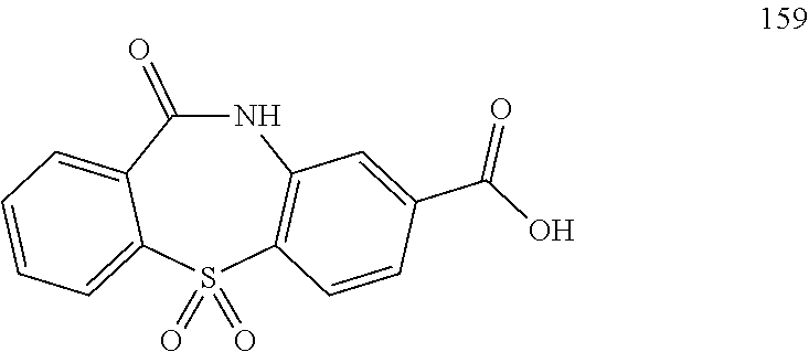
N1C(=O)C2=CC=CC=C2S(=O)(=O)C2=C1C=C(C(O)=O)C=C2
